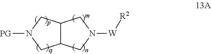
C12C(CN([PG])C1)CN([W][R2])C2
